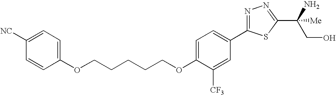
C(CCCOC1=CC=C(C2=NN=C(C(CO)([Me])N)S2)C=C1[CF3])COC1=CC=C([NC])C=C1
